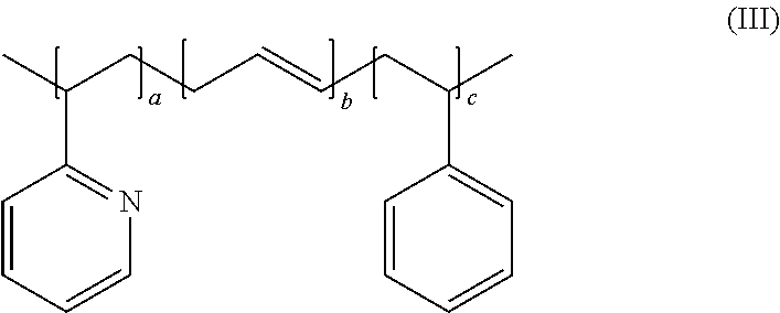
CC(CCC=CCC(C)C1=CC=CC=C1)C1=NC=CC=C1
